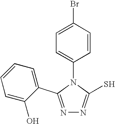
N1=C(C2=CC=CC=C2O)N(C2=CC=C(Br)C=C2)C(S)=N1
